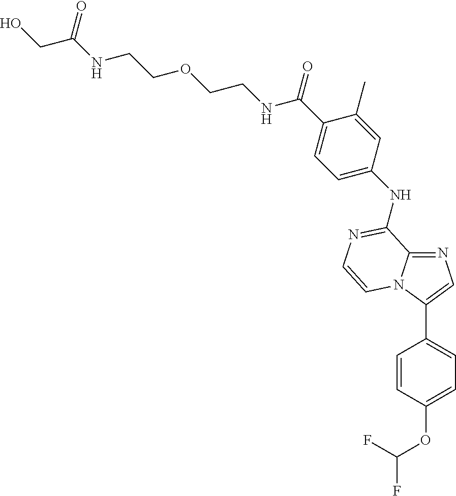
C(C1=CC=C(NC2=NC=CN3C(C4=CC=C(OC(F)F)C=C4)=CN=C32)C=C1C)(=O)NCCOCCNC(=O)CO
